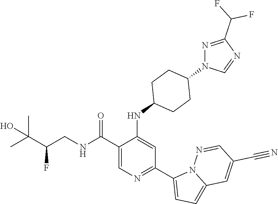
C1(C(NCC(C(C)(C)O)F)=O)=CN=C(C2=CC=C3N2N=CC(C#N)=C3)C=C1NC1CCC(N2N=C(C(F)F)N=C2)CC1
